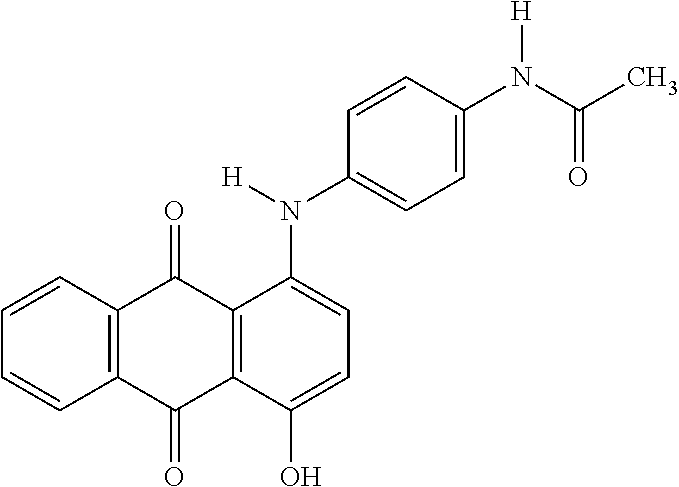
C12=C(C(O)=CC=C1N([H])C1=CC=C(N([H])C(C)=O)C=C1)C(=O)C1=C(C2=O)C=CC=C1
